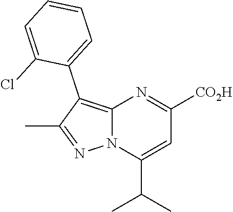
C12=C(C3=CC=CC=C3Cl)C(C)=NN1C(C(C)C)=CC([CO2H])=N2
